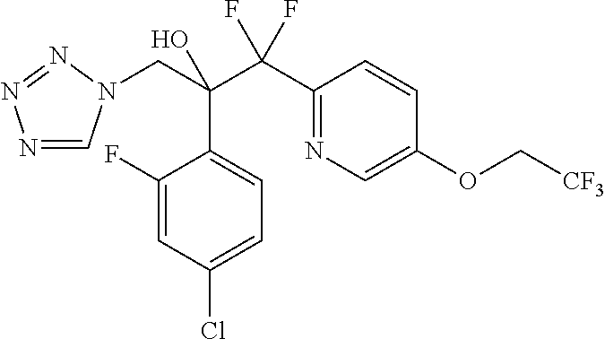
N1=CN(CC(C(C2=NC=C(OC[CF3])C=C2)(F)F)(O)C2=CC=C(Cl)C=C2F)N=N1
